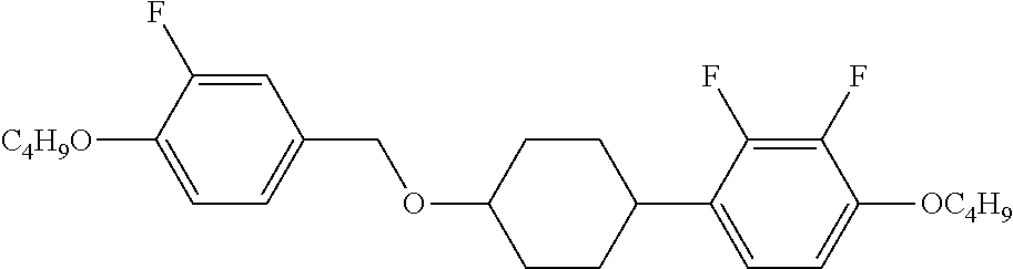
C1=C(F)C([C4H9O])=CC=C1COC1CCC(C2=CC=C([OC4H9])C(F)=C2F)CC1
